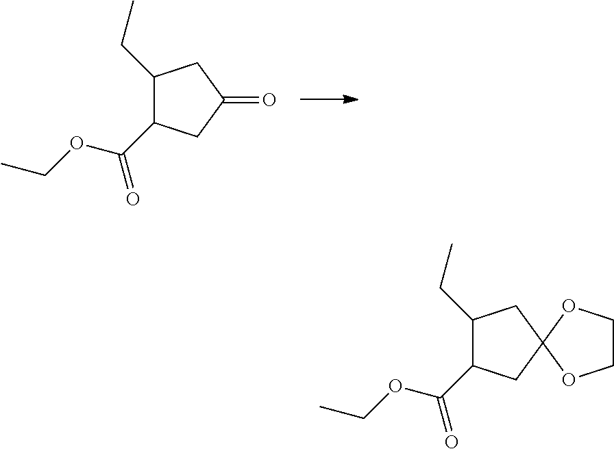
C1(CC)C(C(OCC)=O)CC(=O)C1.C1(CC)C(C(OCC)=O)CC2(C1)OCCO2
